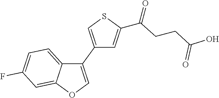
C1(C2=COC3=CC(F)=CC=C23)=CSC(C(=O)CCC(O)=O)=C1
